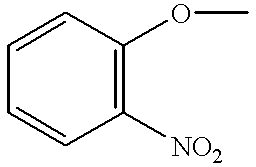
C1=CC([NO2])=C(OC)C=C1
